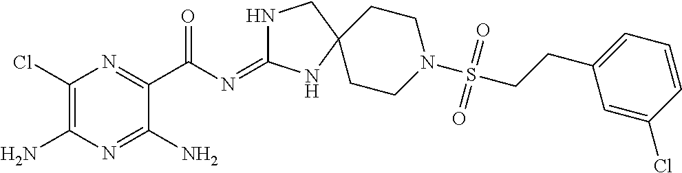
C1(Cl)=C(N)N=C(N)C(C(N=C2NCC3(N2)CCN(S(CCC2=CC=CC(Cl)=C2)(=O)=O)CC3)=O)=N1
